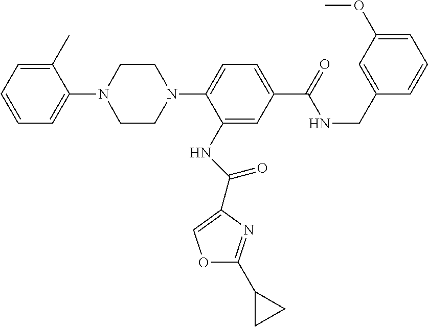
C1(N2CCN(C3=CC=C(C(=O)NCC4=CC(OC)=CC=C4)C=C3NC(=O)C3=COC(C4CC4)=N3)CC2)=CC=CC=C1C
